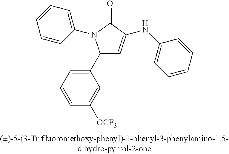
C1(C2=CC=CC([OCF3])=C2)C=C(NC2=CC=CC=C2)C(=O)N1C1=CC=CC=C1
